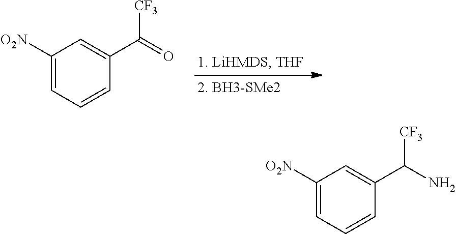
C1([O2N])=CC=CC(C(=O)[CF3])=C1.C1([O2N])=CC=CC(C(N)[CF3])=C1
